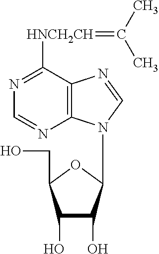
C1(O)C(O)C(N2C3=C(N=C2)C([HNCH2CH]=C(C)C)=NC=N3)OC1CO
